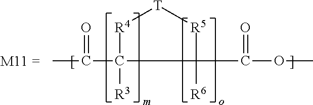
CC(C1([R3])[R4][T][R5]C1([R6])C(OC)=O)=O
